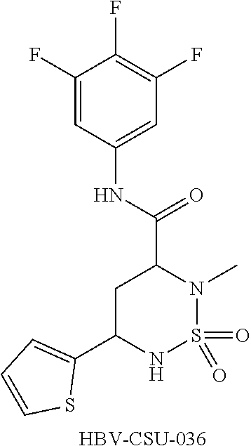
O=S1(=O)N(C)C(C(NC2=CC(F)=C(F)C(F)=C2)=O)CC(C2=CC=CS2)N1.[HBV-CSU-036]
